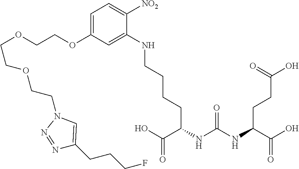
OC(C(NC(NC(C(O)=O)CCC(O)=O)=O)CCCCNC1=CC(OCCOCCOCCN2N=NC(CCCF)=C2)=CC=C1[NO2])=O
